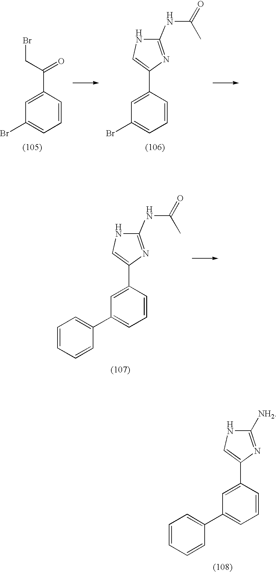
BrCC(C1=CC(Br)=CC=C1)=O.C1(C2=CNC(NC(=O)C)=N2)=CC(Br)=CC=C1.C1(C2=CNC(NC(=O)C)=N2)=CC(C2=CC=CC=C2)=CC=C1.C1(C2=CNC([NH2])=N2)=CC(C2=CC=CC=C2)=CC=C1
